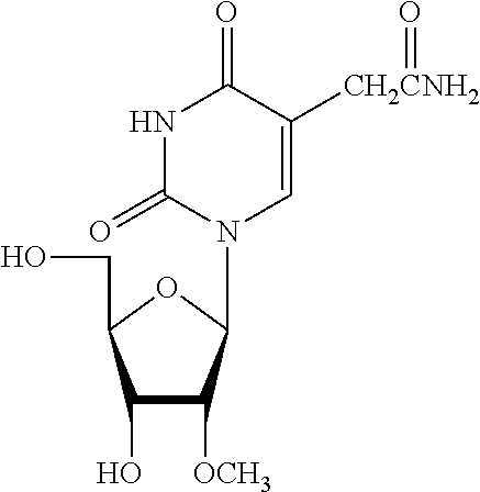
C1(O)C([OCH3])C(N2C=C([CH2CNH2]=O)C(=O)NC2=O)OC1CO
